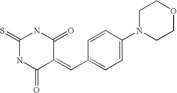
S=C1NC(=O)C(=CC2=CC=C(N3CCOCC3)C=C2)C(=O)N1
